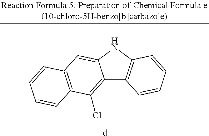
C12=C(Cl)C3=C(C=C1NC1=C2C=CC=C1)C=CC=C3.[d]
